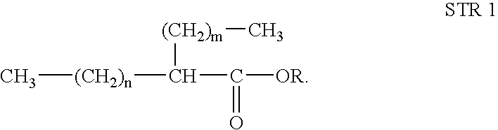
[(CH2)m](C([(CH2)n]C)C([OR])=O)C
